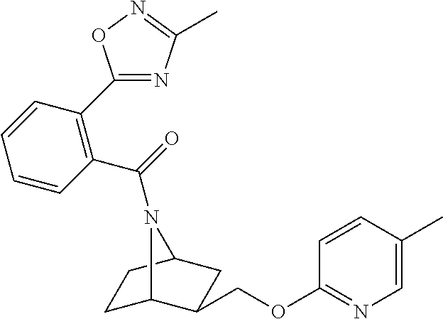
C1C2C(COC3=NC=C(C)C=C3)CC(C1)N2C(=O)C1=C(C2=NC(C)=NO2)C=CC=C1
